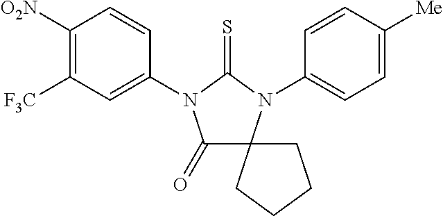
C1(=O)C2(N(C3=CC=C([Me])C=C3)C(=S)N1C1=CC([F3C])=C([O2N])C=C1)CCCC2
